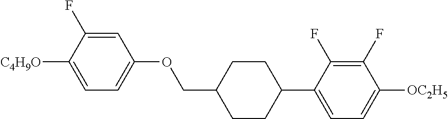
C1=C(F)C([C4H9O])=CC=C1OCC1CCC(C2=CC=C([OC2H5])C(F)=C2F)CC1
